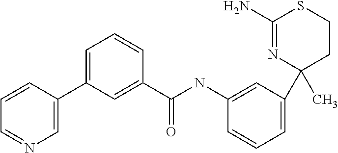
C1(N)=NC(C)(C2=CC=CC(NC(C3=CC(C4=CN=CC=C4)=CC=C3)=O)=C2)CCS1
